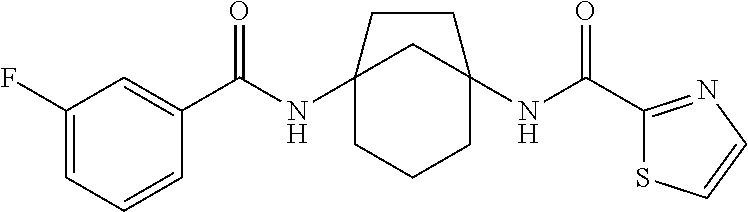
C12(NC(C3=CC(F)=CC=C3)=O)CCCC(NC(C3=NC=CS3)=O)(C1)CC2
